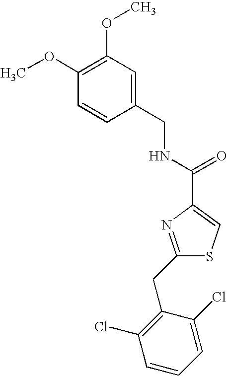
C1(OC)=C(OC)C=C(CNC(C2=CSC(CC3=C(Cl)C=CC=C3Cl)=N2)=O)C=C1
